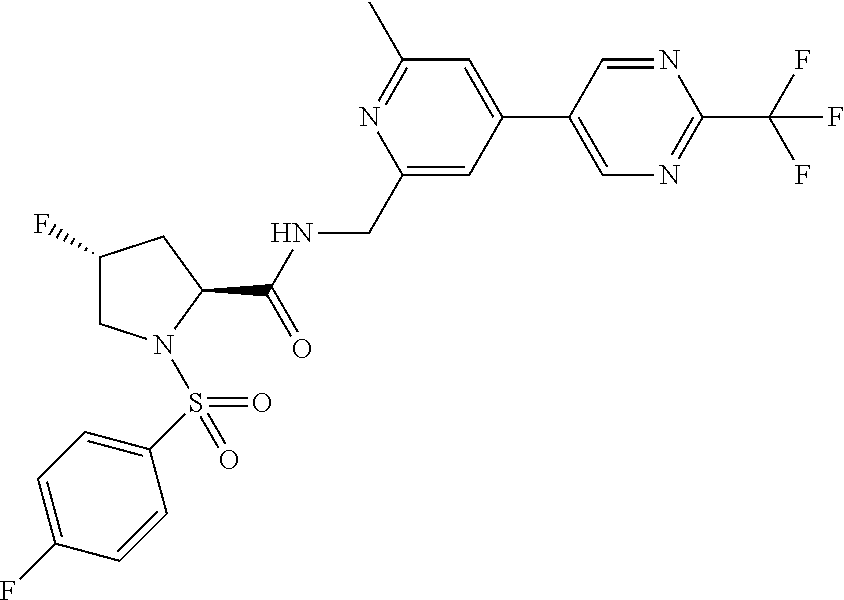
N1=CC(C2=CC(C)=NC(CNC(C3CC(F)CN3S(=O)(C3=CC=C(F)C=C3)=O)=O)=C2)=CN=C1C(F)(F)F
